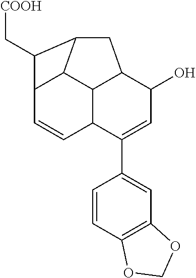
C12C=CC3C(C4=CC5=C(C=C4)OCO5)=CC(O)C4CC(C1C34)C2C[COOH]
